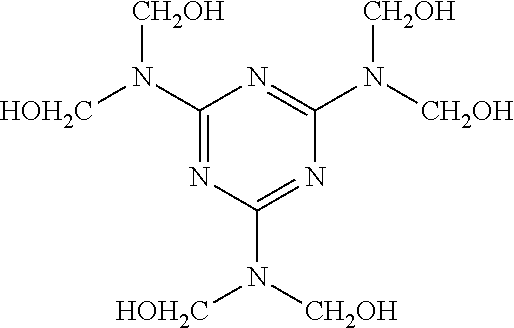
C1(N([HOH2C])[CH2OH])=NC(N([CH2OH])[HOH2C])=NC(N([CH2OH])[CH2OH])=N1
